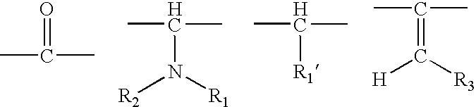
CC(C)=O.CC(C)N([R1])[R2].CC(C)[R1].CC(C)=C([R3])[H]
